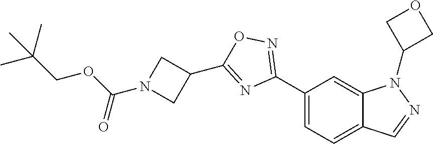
C1(C2=NOC(C3CN(C(OCC(C)(C)C)=O)C3)=N2)=CC=C2C(=C1)N(C1COC1)N=C2
